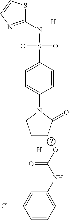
C1(NS(C2=CC=C(N3CCCC3=O)C=C2)(=O)=O)=NC=CS1.[H].[H].OC(NC1=CC=CC(Cl)=C1)=O
